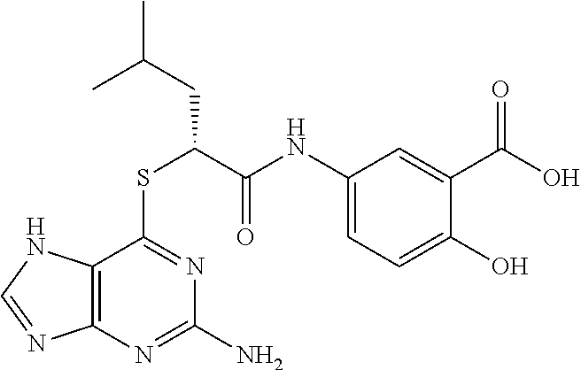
C1(NC(C(SC2=NC(N)=NC3=C2NC=N3)CC(C)C)=O)=CC=C(O)C(C(O)=O)=C1
